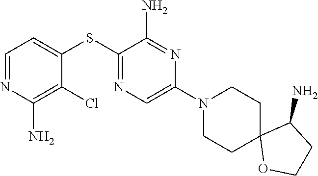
S(C1=NC=C(N2CCC3(CC2)OCCC3N)N=C1N)C1=CC=NC(N)=C1Cl
